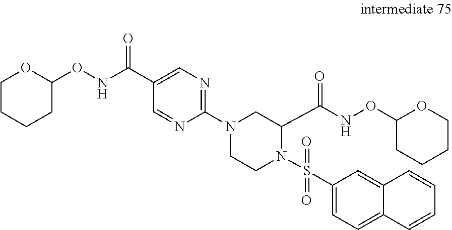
C1=NC(N2CCN(S(C3=CC=C4C(=C3)C=CC=C4)(=O)=O)C(C(NOC3CCCCO3)=O)C2)=NC=C1C(NOC1OCCCC1)=O
